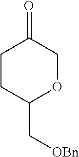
C1CC(C[OBn])OCC1=O
